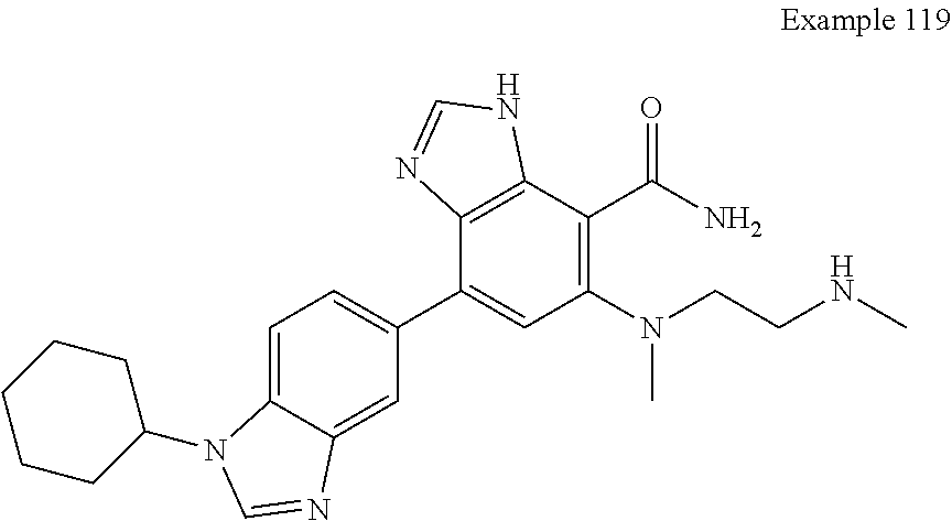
C1=C2C(=CC(C3=CC(N(CCNC)C)=C(C(N)=O)C4=C3N=CN4)=C1)N=CN2C1CCCCC1
